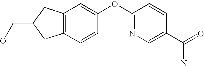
C1(OC2=CC3=C(C=C2)CC(CO)C3)=NC=C(C(=O)N)C=C1
